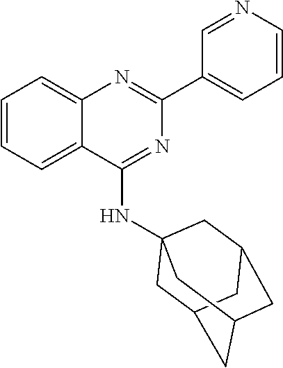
C1=CC=C2C(=C1)N=C(C1=CC=CN=C1)N=C2NC12CC3CC(CC(C1)C3)C2
